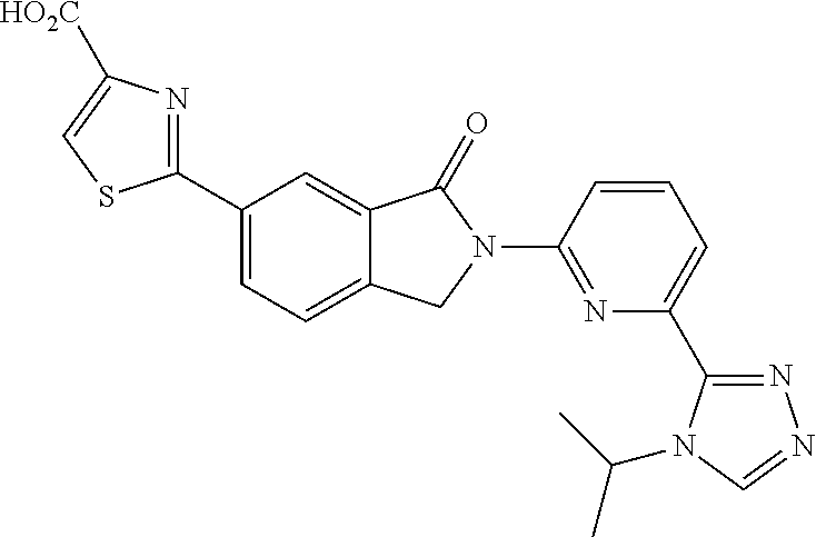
C1(C2=CC=C3C(=C2)C(=O)N(C2=NC(C4=NN=CN4C(C)C)=CC=C2)C3)=NC([HO2C])=CS1
